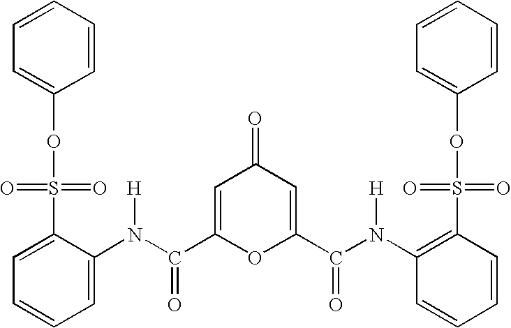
C1=C(C(N(C2=CC=CC=C2S(OC2=CC=CC=C2)(=O)=O)[H])=O)OC(C(N(C2=C(S(OC3=CC=CC=C3)(=O)=O)C=CC=C2)[H])=O)=CC1=O
